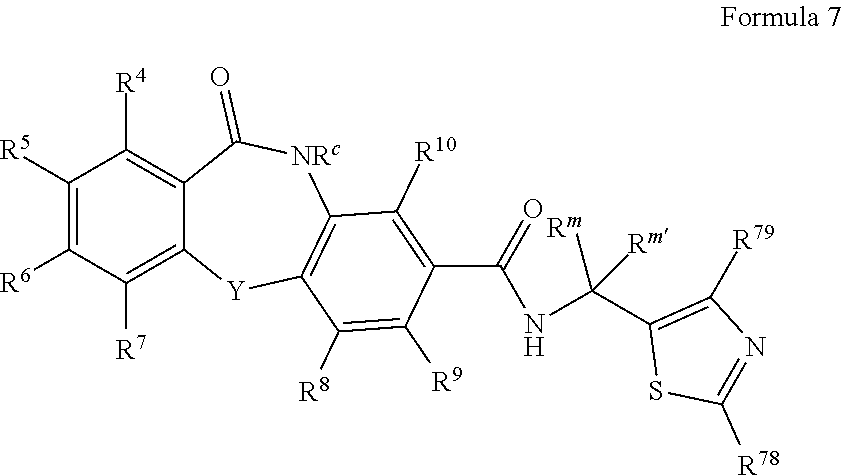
C1([R5])=C([R6])C([R7])=C2C(=C1[R4])C(=O)[NRc]C1=C([Y]2)C([R8])=C([R9])C(C(=O)NC([Rm])(C2=C([R79])N=C([R78])S2)[Rm])=C1[R10]
